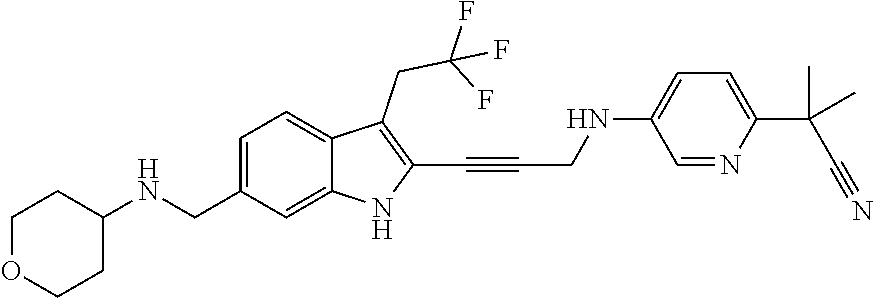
C1=C(CNC2CCOCC2)C=C2C(=C1)C(CC(F)(F)F)=C(C#CCNC1=CC=C(C(C#N)(C)C)N=C1)N2
